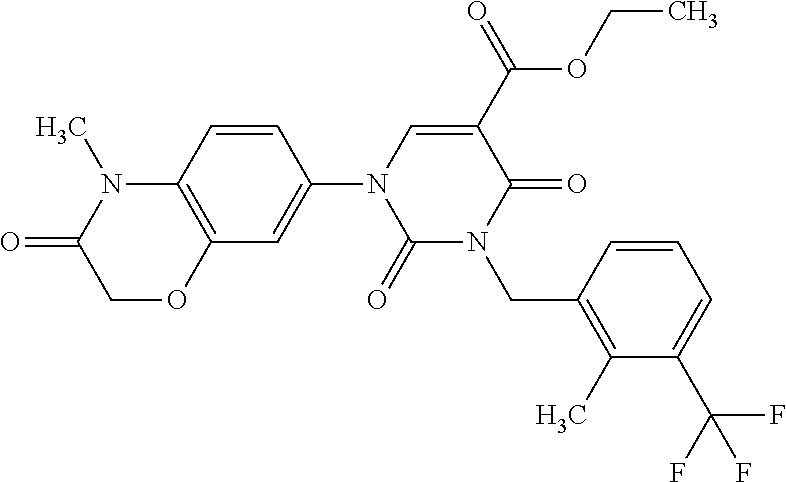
C12=C(C=CC(N3C=C(C(=O)OCC)C(=O)N(CC4=C(C)C(C(F)(F)F)=CC=C4)C3=O)=C1)N(C)C(=O)CO2
